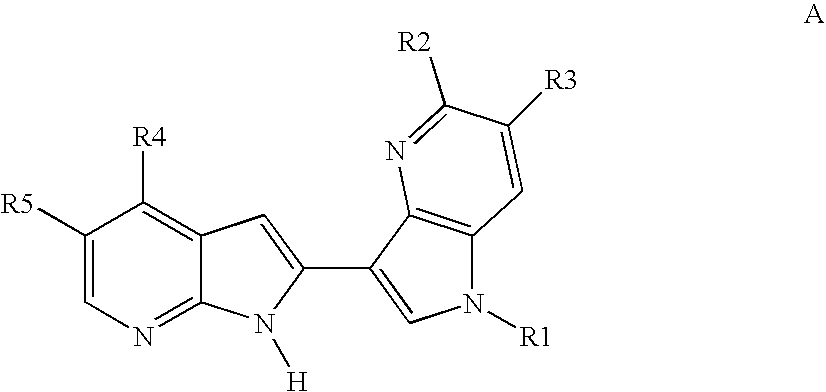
C1([R5])=CN=C2C(=C1[R4])C=C(C1=CN([R1])C3=C1N=C([R2])C([R3])=C3)N2[H]
